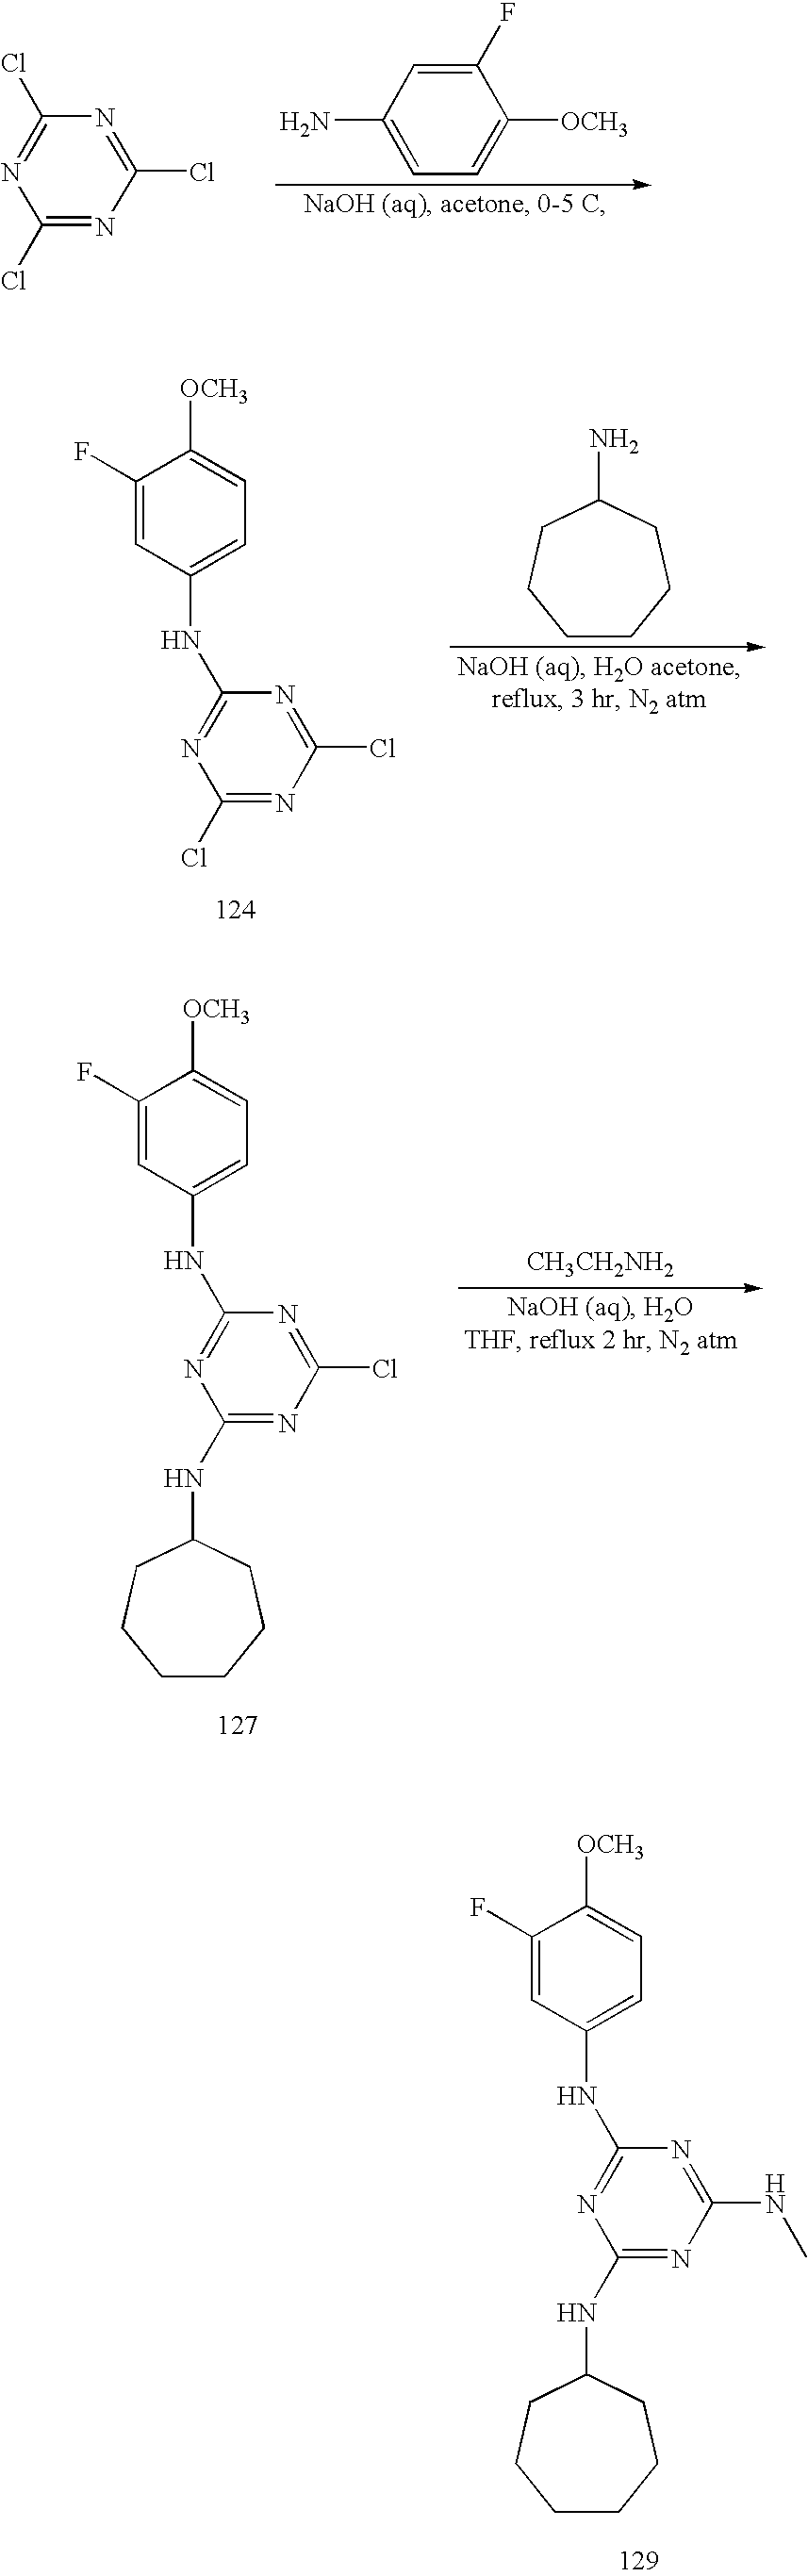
C1([OCH3])=CC=C(N)C=C1F.C1(Cl)=NC(Cl)=NC(Cl)=N1.NC1CCCCCC1.C1(Cl)=NC(NC2=CC=C([OCH3])C(F)=C2)=NC(Cl)=N1.[CH3CH2NH2].C1(Cl)=NC(NC2=CC=C([OCH3])C(F)=C2)=NC(NC2CCCCCC2)=N1.C1(NC)=NC(NC2=CC=C([OCH3])C(F)=C2)=NC(NC2CCCCCC2)=N1
